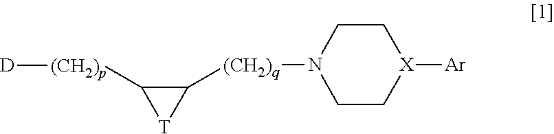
C1([(CH2)q]N2CC[X]([Ar])CC2)C([(CH2)p][D])[T]1
